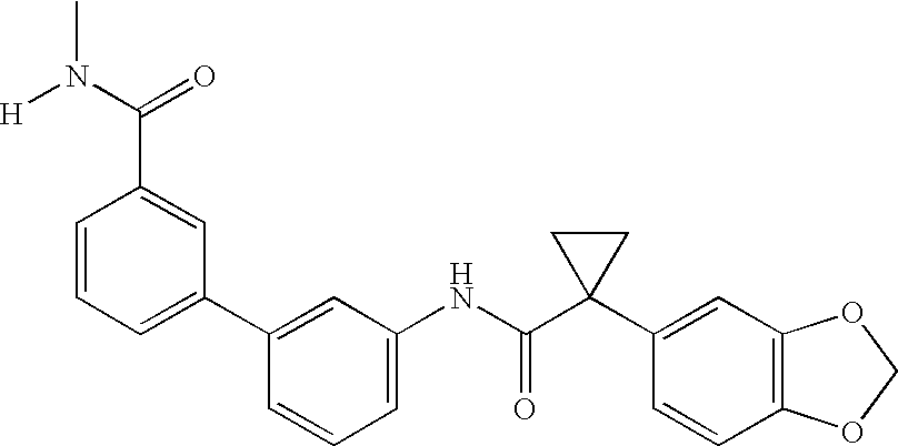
C1(NC(C2(C3=CC4=C(C=C3)OCO4)CC2)=O)=CC=CC(C2=CC=CC(C(N(C)[H])=O)=C2)=C1
